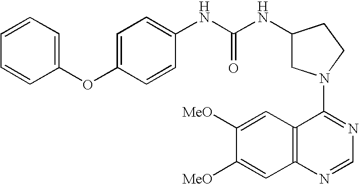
C1(N2CC(NC(NC3=CC=C(OC4=CC=CC=C4)C=C3)=O)CC2)=NC=NC2=C1C=C([MeO])C([MeO])=C2
